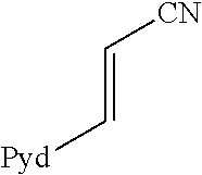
C(=C[CN])[Pyd]
